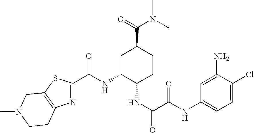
N1=C(C(NC2C(NC(C(NC3=CC=C(Cl)C(N)=C3)=O)=O)CCC(C(N(C)C)=O)C2)=O)SC2=C1CCN(C)C2
